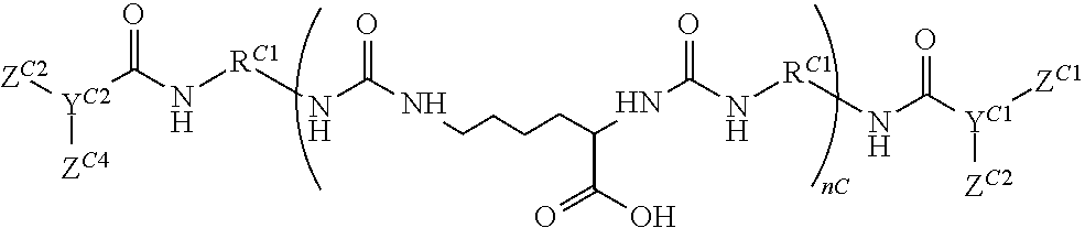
[ZC2][YC2](C(N[RC1]NC(=O)NCCCCC(C(O)=O)NC(N[RC1]NC(=O)[YC1]([ZC1])[ZC2])=O)=O)[ZC4]
